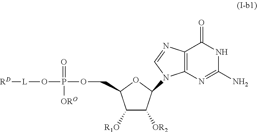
[RD][L]OP(OCC1C([R1O])C([OR2])C(N2C3=C(N=C2)C(=O)NC(N)=N3)O1)(=O)[ORO]
